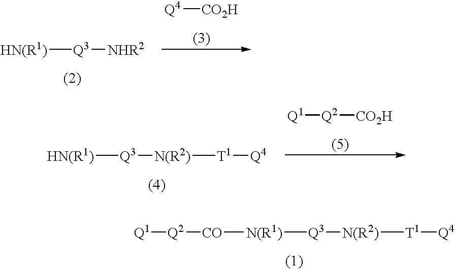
[Q4][CO2H].[HN(R1)][Q3][NHR2].[Q1][Q2][CO2H].[HN(R1)][Q3][N(R2)][T1][Q4].[Q1][Q2][CO][N(R1)][Q3][N(R2)][T1][Q4]
